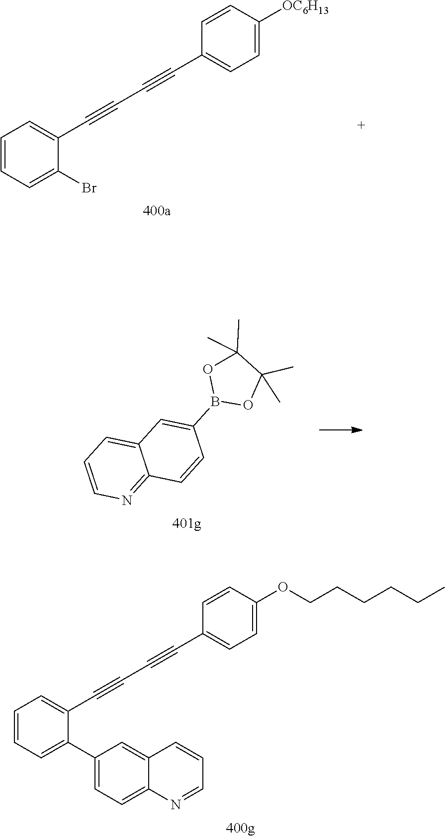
C1=CC=C(Br)C(C#CC#CC2=CC=C([OC6H13])C=C2)=C1.C12=CC=CN=C1C=CC(B1OC(C)(C)C(C)(C)O1)=C2.C1=CC=C(C2=CC=C3C(=C2)C=CC=N3)C(C#CC#CC2=CC=C(OCCCCCC)C=C2)=C1
